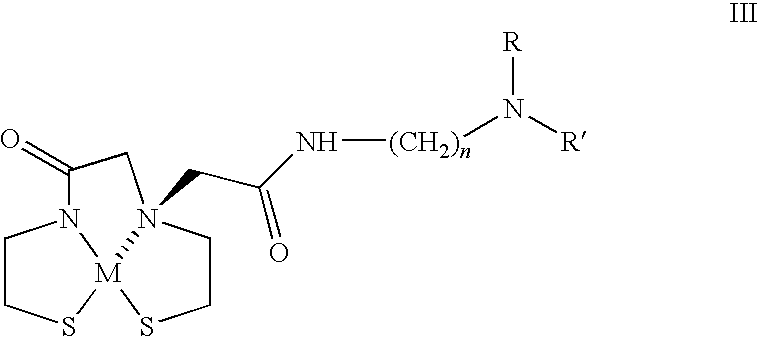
C1CS[M]23N1C(=O)CN2(CC(N[(CH2)n]N([R])[R])=O)CCS3
